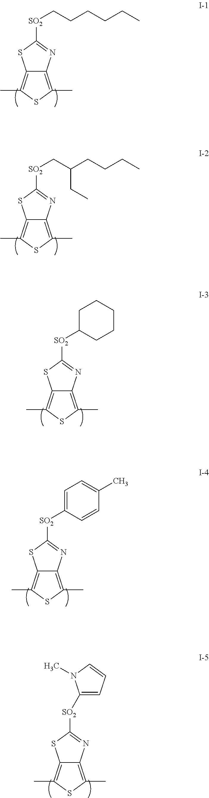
[SO2](CC(CCCC)CC)C1=NC2=C(C)SC(C)=C2S1.[SO2](C1CCCCC1)C1=NC2=C(C)SC(C)=C2S1.[SO2](C1=CC=C(C)C=C1)C1=NC2=C(C)SC(C)=C2S1.[SO2](C1=CC=CN1C)C1=NC2=C(C)SC(C)=C2S1.[SO2](CCCCCC)C1=NC2=C(C)SC(C)=C2S1
